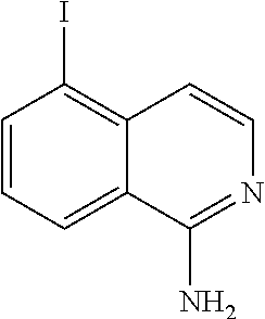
C1=CC=C2C(=C1I)C=CN=C2N
